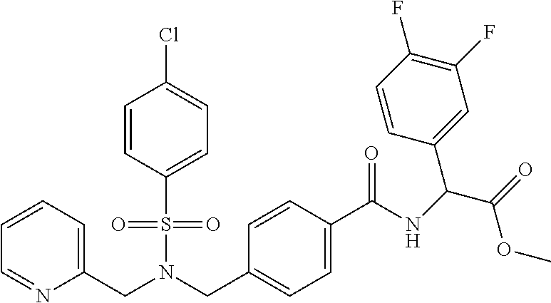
C1=C(S(N(CC2=CC=C(C(=O)NC(C(=O)OC)C3=CC(F)=C(F)C=C3)C=C2)CC2=CC=CC=N2)(=O)=O)C=CC(Cl)=C1
